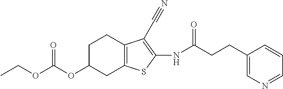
C(OC(OC1CC2=C(CC1)C(C#N)=C(NC(CCC1=CN=CC=C1)=O)S2)=O)C
